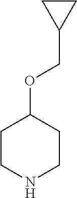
C1CNCCC1OCC1CC1
